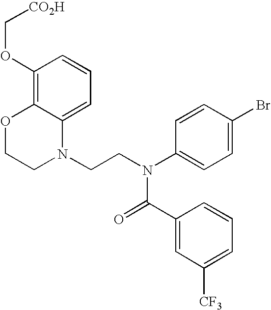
C1=C2C(=C(OC[CO2H])C=C1)OCCN2CCN(C1=CC=C(Br)C=C1)C(=O)C1=CC([CF3])=CC=C1
